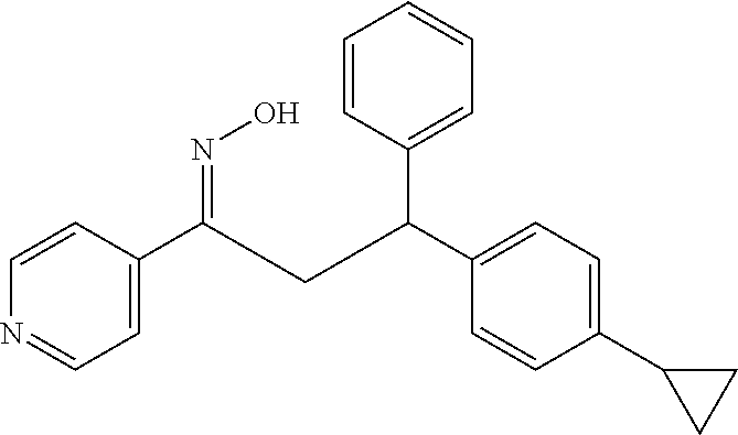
C1=C(C(=NO)CC(C2=CC=C(C3CC3)C=C2)C2=CC=CC=C2)C=CN=C1
